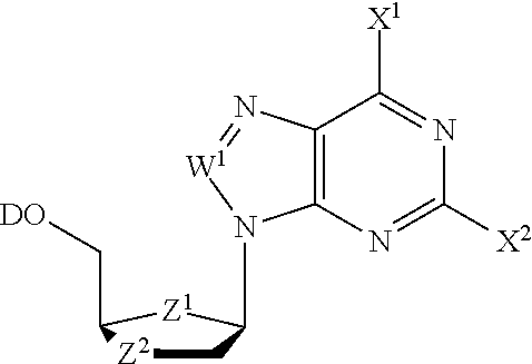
C1[Z2]C(C[OD])[Z1]C1N1C2=C(C([X1])=NC([X2])=N2)N=[W1]1
